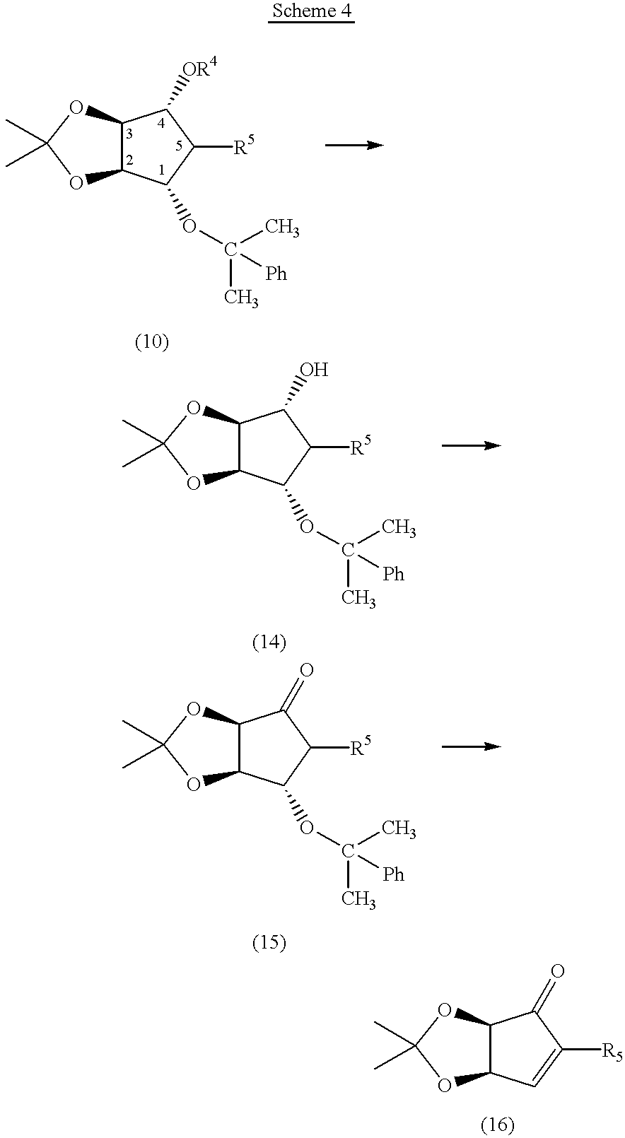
O1C2C(OC1(C)C)C([OR4])C([R5])C2OC(C)(C)[Ph].O1C2C(OC1(C)C)C(O)C([R5])C2OC(C)(C)[Ph].O1C2C(OC1(C)C)C(=O)C([R5])=C2.O1C2C(OC1(C)C)C(=O)C([R5])C2OC(C)(C)[Ph]
